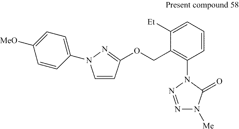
C1=CC(OCC2=C(N3N=NN([Me])C3=O)C=CC=C2[Et])=NN1C1=CC=C([MeO])C=C1
